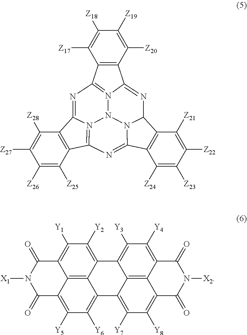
N12N3=C4C5=C(C([Z20])=C([Z19])C([Z18])=C5[Z17])C3=NC3C5=C(C([Z24])=C([Z23])C([Z22])=C5[Z21])C(=NC5=N1C(=N4)C1=C5C([Z25])=C([Z26])C([Z27])=C1[Z28])N23.C1([Y2])=C2C3=C4C(=C1[Y1])C(=O)N([X1])C(=O)C4=C([Y5])C([Y6])=C3C1=C([Y7])C([Y8])=C3C4=C1C2=C([Y3])C([Y4])=C4C(=O)N([X2])C3=O
